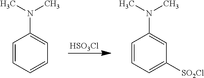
[HSO3Cl].C1=CC=C([SO2Cl])C=C1N(C)C.C1=CC=CC=C1N(C)C
